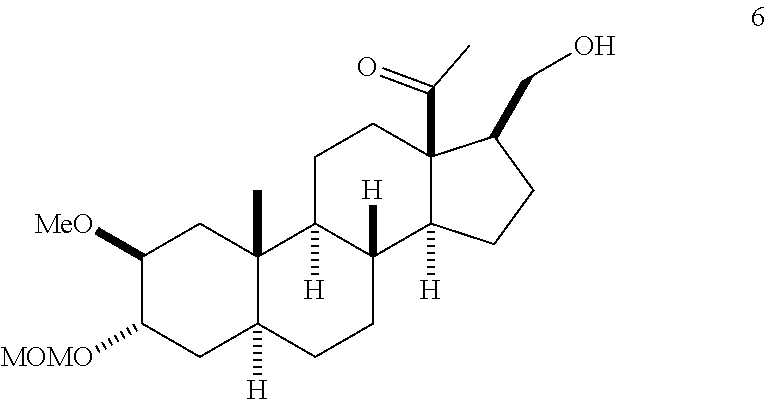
C1([MeO])C([MOMO])CC2([H])C(C)(C1)C1([H])C([H])(CC2)C2([H])C(C(C)=O)(CC1)C(CO)CC2
